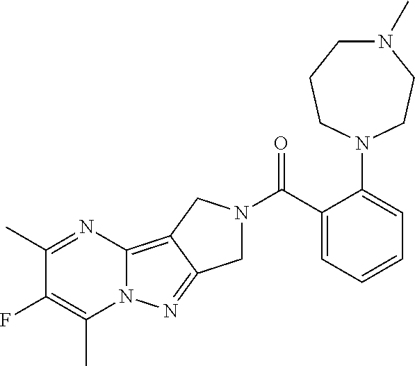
C1(C)=NC2=C3C(=NN2C(C)=C1F)CN(C(C1=CC=CC=C1N1CCN(C)CCC1)=O)C3
